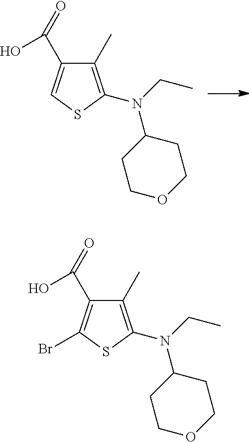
C(C1=CSC(N(CC)C2CCOCC2)=C1C)(=O)O.C(C1=C(Br)SC(N(CC)C2CCOCC2)=C1C)(=O)O
